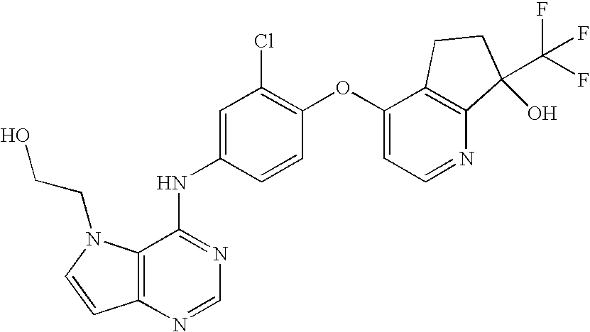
C12=C(N=CN=C1NC1=CC(Cl)=C(OC3=CC=NC4=C3CCC4(C(F)(F)F)O)C=C1)C=CN2CCO
